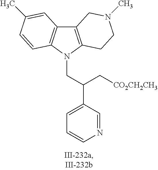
C12=C(N(CC(C3=CC=CN=C3)C[CO2CH2CH3])C3=C1C=C(C)C=C3)CCN(C)C2
